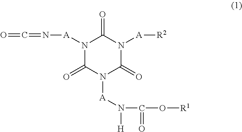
O=C=N[A]N1C(=O)N([A]N([H])C(O[R1])=O)C(=O)N([A][R2])C1=O
